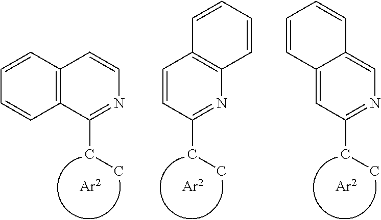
C12=C(C(CC)=NC=C1)C=CC=C2.C1=CC(CC)=NC2=C1C=CC=C2.C12=CC(CC)=NC=C1C=CC=C2
